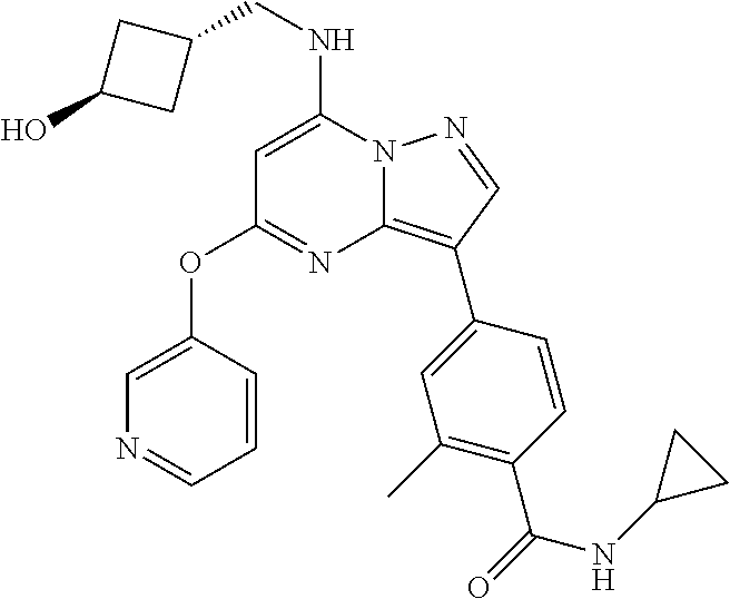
N12C(=C(C3=CC(C)=C(C(=O)NC4CC4)C=C3)C=N1)N=C(OC1=CN=CC=C1)C=C2NCC1CC(O)C1
